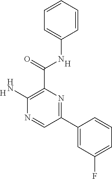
C1=C(NC(C2=C(N)N=CC(C3=CC(F)=CC=C3)=N2)=O)C=CC=C1.[H].[H]
